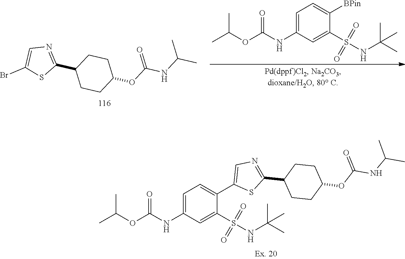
C1CC(OC(NC(C)C)=O)CCC1C1=NC=C(Br)S1.CC(OC(NC1=CC=C([BPin])C(S(=O)(NC(C)(C)C)=O)=C1)=O)C.CC(OC(NC1=CC=C(C2=CN=C(C3CCC(OC(NC(C)C)=O)CC3)S2)C(S(=O)(NC(C)(C)C)=O)=C1)=O)C
